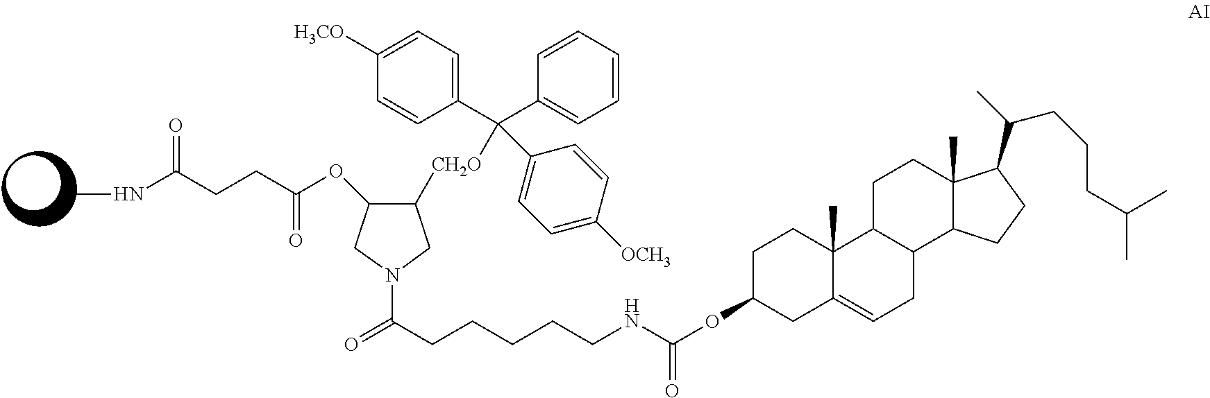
C(OC1CCC2(C)C(=CCC3C2CCC2(C)C3CCC2C(C)CCCC(C)C)C1)(NCCCCCC(N1CC(OC(CCC(NC)=O)=O)C([CH2O]C(C2=CC=C([OCH3])C=C2)(C2=CC=C([H3CO])C=C2)C2=CC=CC=C2)C1)=O)=O
